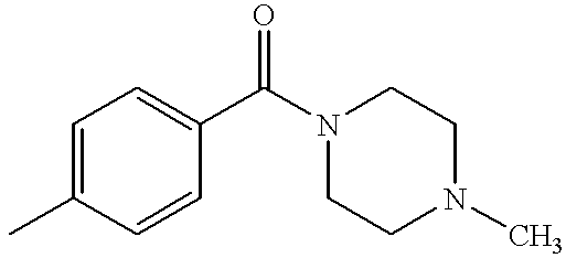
C1=C(C)C=CC(C(N2CCN(C)CC2)=O)=C1
